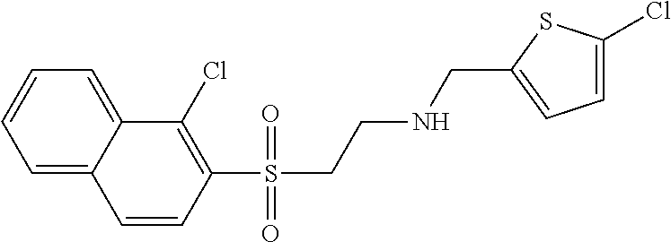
C1=C2C(=CC=C1)C(Cl)=C(S(CCNCC1=CC=C(Cl)S1)(=O)=O)C=C2
